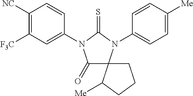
C1(=O)C2(N(C3=CC=C([Me])C=C3)C(=S)N1C1=CC([F3C])=C([NC])C=C1)C([Me])CCC2
